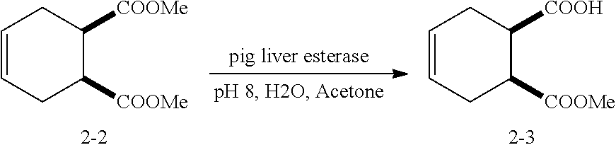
C1=CCC([COOMe])C([COOH])C1.C1=CCC([COOMe])C([COOMe])C1
